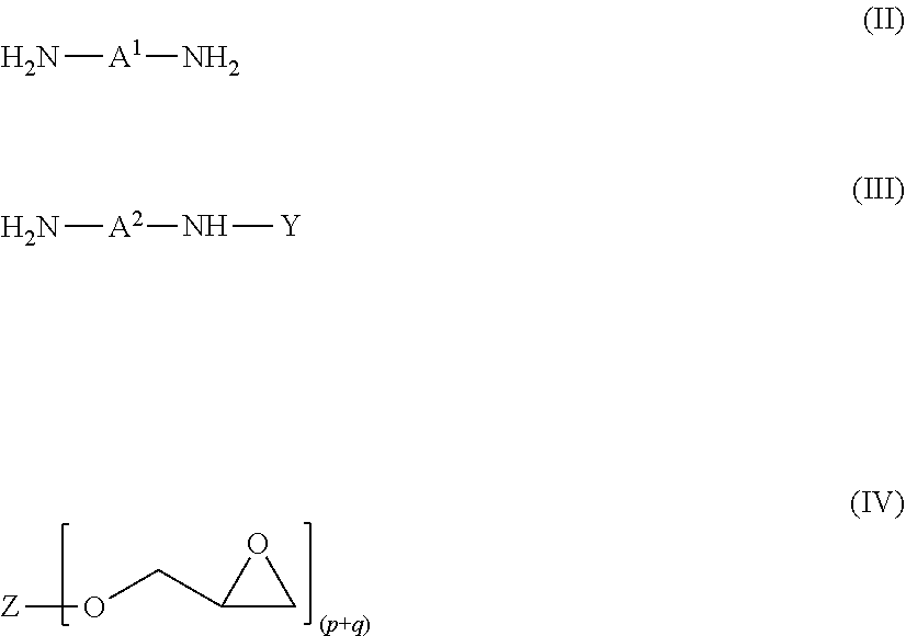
[Z]OCC1CO1.N[A1]N.N[A2]N[Y]
